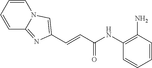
C(=CC(NC1=C(N)C=CC=C1)=O)C1=CN2C=CC=CC2=N1
